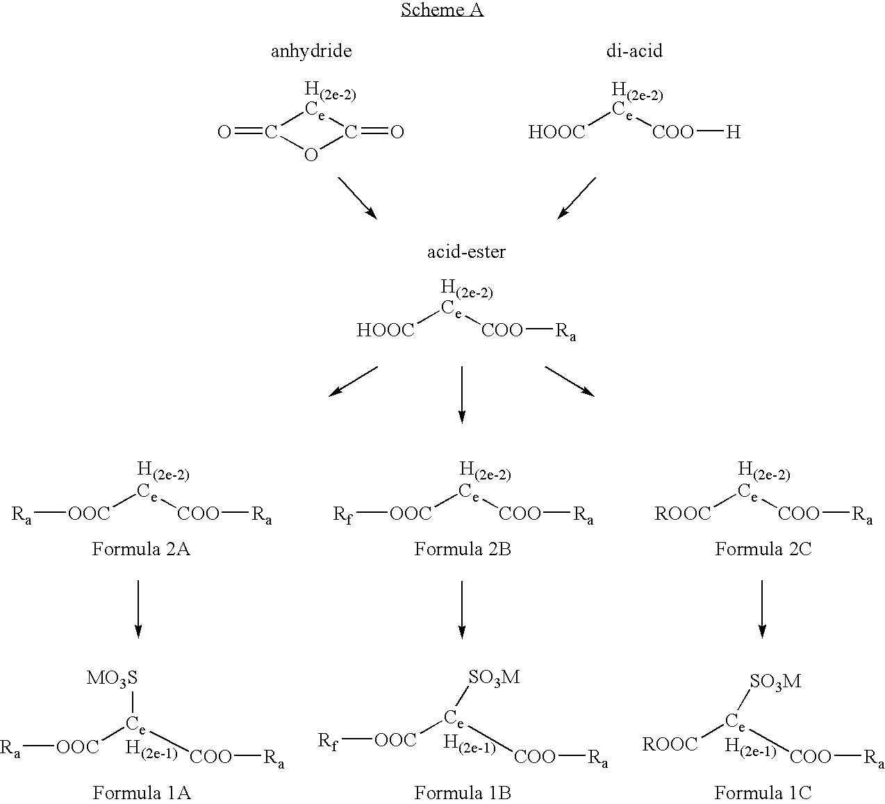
C1(=O)[Ce]C(=O)O1.[HOOC][Ce][COO][H].[HOOC][Ce][COO][Ra].[OOC]([Ce][COO][Ra])[Ra].[OOC]([Ce][COO][Ra])[Rf].[ROOC][Ce][COO][Ra].[ROOC][Ce]([COO][Ra])[SO3M].[OOC]([Ce]([COO][Ra])[MO3S])[Ra].[OOC]([Ce]([COO][Ra])[SO3M])[Rf]
